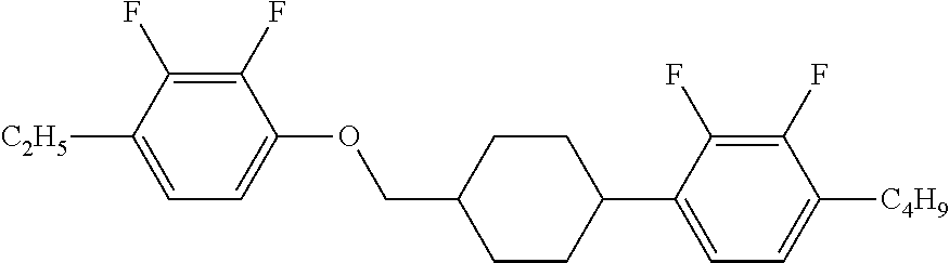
C1(F)=C(F)C([C2H5])=CC=C1OCC1CCC(C2=CC=C([C4H9])C(F)=C2F)CC1
